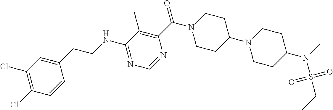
N(C1=NC=NC(C(N2CCC(N3CCC(N(C)S(=O)(=O)CC)CC3)CC2)=O)=C1C)CCC1=CC(Cl)=C(Cl)C=C1
